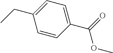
CCC1=CC=C(C(=O)OC)C=C1
